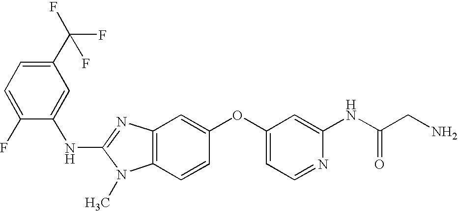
N(C1=NC2=C(N1C)C=CC(OC1=CC=NC(NC(CN)=O)=C1)=C2)C1=CC(C(F)(F)F)=CC=C1F
